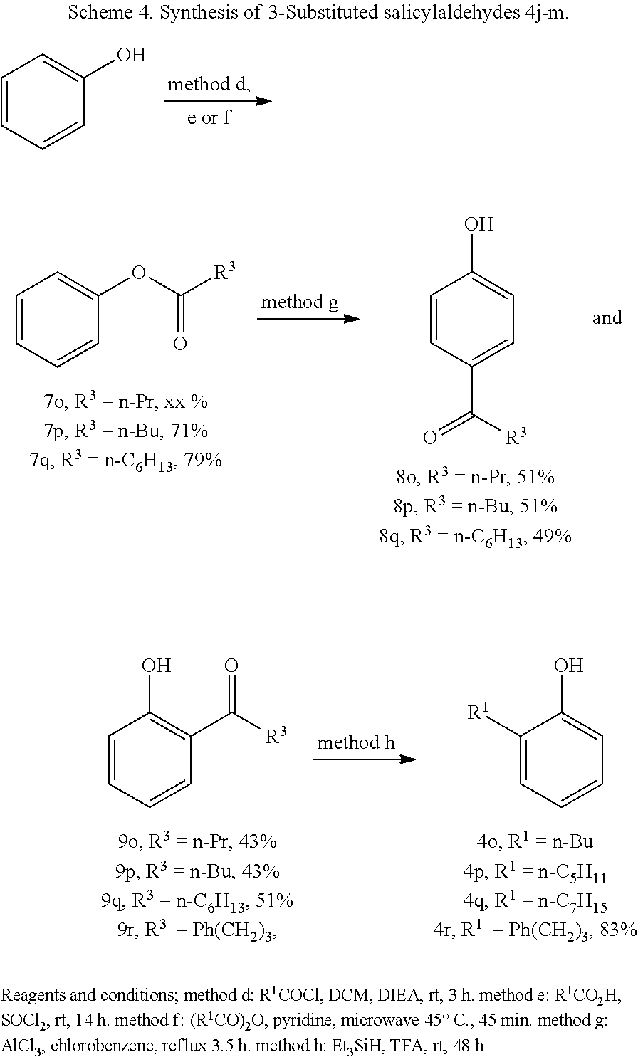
C1=CC=CC(C([R3])=O)=C1O.C1([R1])=CC=CC=C1O.C1=CC=CC(OC([R3])=O)=C1.C1=CC(C(=O)[R3])=CC=C1O.C1=CC=CC(O)=C1
